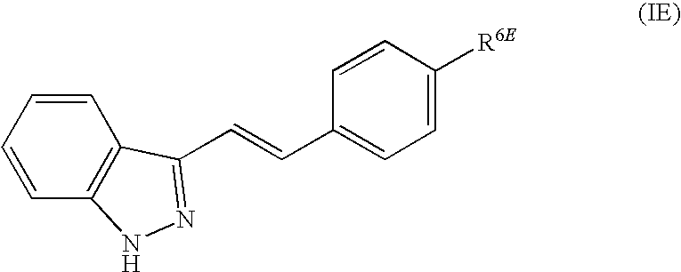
C1=CC=CC2=C1C(C=CC1=CC=C([R6E])C=C1)=NN2
